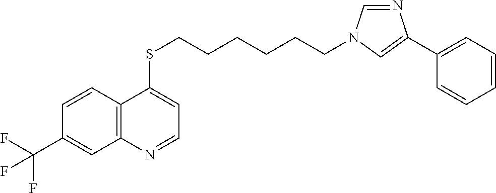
C12=C(C=CC(C(F)(F)F)=C1)C(SCCCCCCN1C=NC(C3=CC=CC=C3)=C1)=CC=N2
